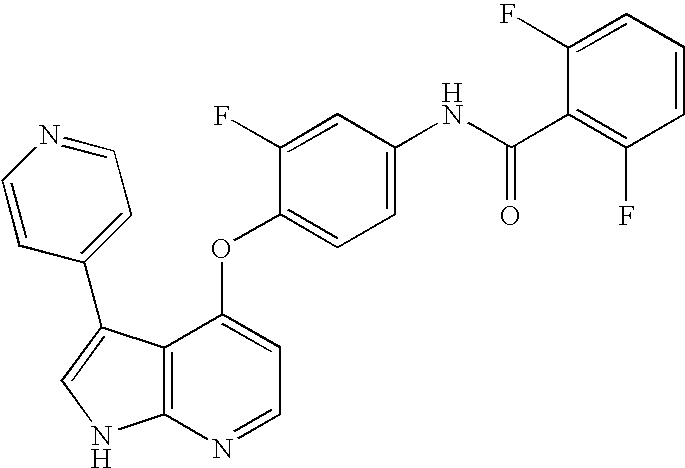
N(C(C1=C(F)C=CC=C1F)=O)C1=CC=C(OC2=CC=NC3=C2C(C2=CC=NC=C2)=CN3)C(F)=C1
